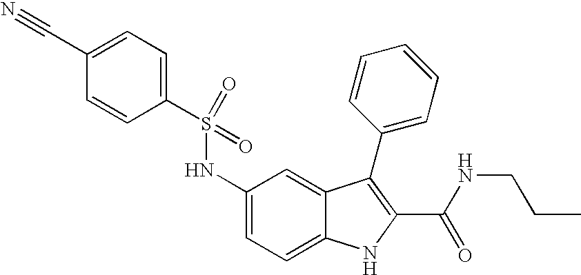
C1(S(NC2=CC=C3C(=C2)C(C2=CC=CC=C2)=C(C(NCCC)=O)N3)(=O)=O)=CC=C(C#N)C=C1
